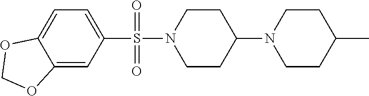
C1=C2C(=CC(S(N3CCC(N4CCC(C)CC4)CC3)(=O)=O)=C1)OCO2
